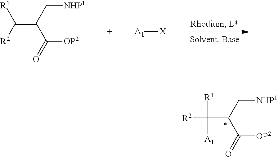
C(C[NHP1])(C([OP2])=O)C([R2])([R1])[A1].C(=C(C[NHP1])C([OP2])=O)([R2])[R1].[A1][X]
